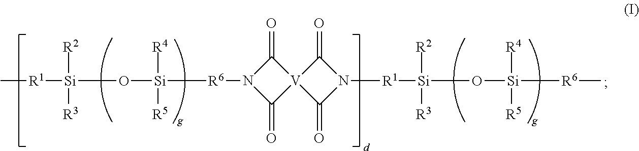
C[R1][Si]([R2])([R3])O[Si]([R4])([R5])[R6]N1C(=O)[V]2(C1=O)C(=O)N([R1][Si]([R2])([R3])O[Si]([R4])([R5])[R6]C)C2=O
